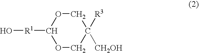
O1CC([CH2OH])([R3])COC1[R1]O
